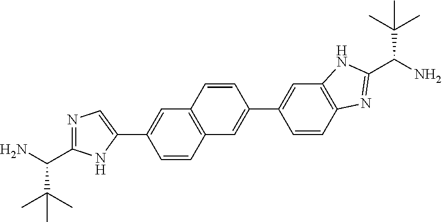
NC(C(C)(C)C)C1=NC=C(C2=CC3=C(C=C2)C=C(C2=CC4=C(C=C2)N=C(C(C(C)(C)C)N)N4)C=C3)N1
